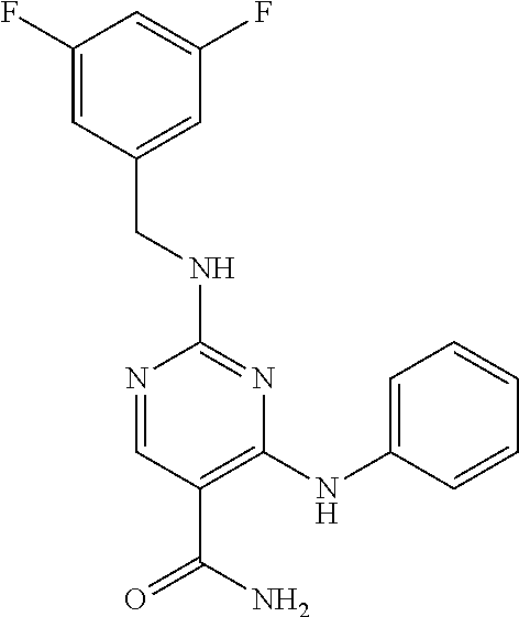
C1(NCC2=CC(F)=CC(F)=C2)=NC(NC2=CC=CC=C2)=C(C(=O)N)C=N1
